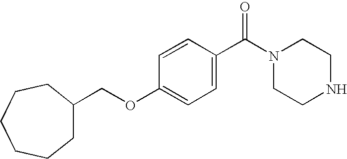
C1=C(C(N2CCNCC2)=O)C=CC(OCC2CCCCCC2)=C1
